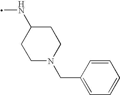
C1C(NC)CCN(CC2=CC=CC=C2)C1
